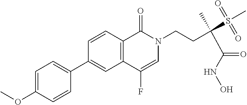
C12=C(C=CC(C3=CC=C(OC)C=C3)=C1)C(=O)N(CCC(S(C)(=O)=O)(C(=O)NO)C)C=C2F
